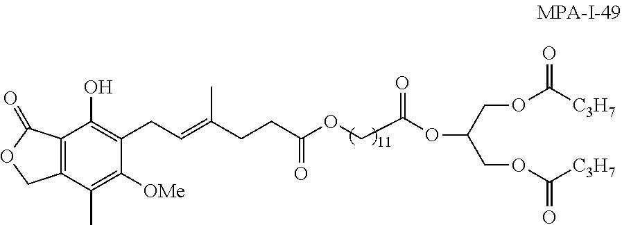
C12=C(C(C)=C([OMe])C(CC=C(CCC(OCC(OC(COC([C3H7])=O)COC([C3H7])=O)=O)=O)C)=C1O)COC2=O
